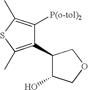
C1(C2=C(C)SC(C)=C2[P(o-tol)2])C(O)COC1
